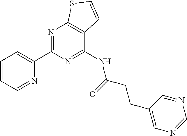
C1=CC=NC(C2=NC3=C(C(NC(CCC4=CN=CN=C4)=O)=N2)C=CS3)=C1
